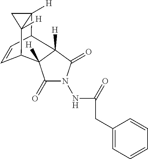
C1C2([H])C3C=CC(C12[H])C1([H])C(=O)N(NC(=O)CC2=CC=CC=C2)C(=O)C31[H]
